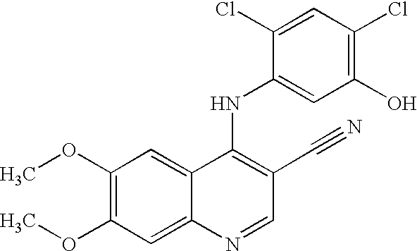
C1(OC)=C(OC)C=C2C(=C1)C(NC1=CC(O)=C(Cl)C=C1Cl)=C(C#N)C=N2
